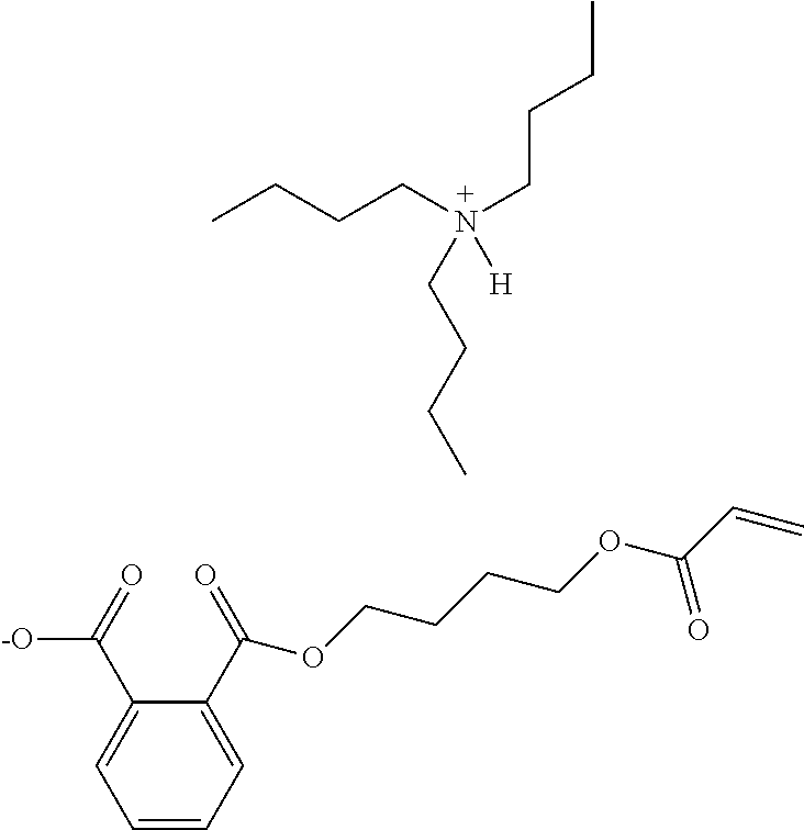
[-O]C(=O)C1=CC=CC=C1C(=O)OCCCCOC(C=C)=O.C(CN(CCCC)(CCCC)[H])CC
